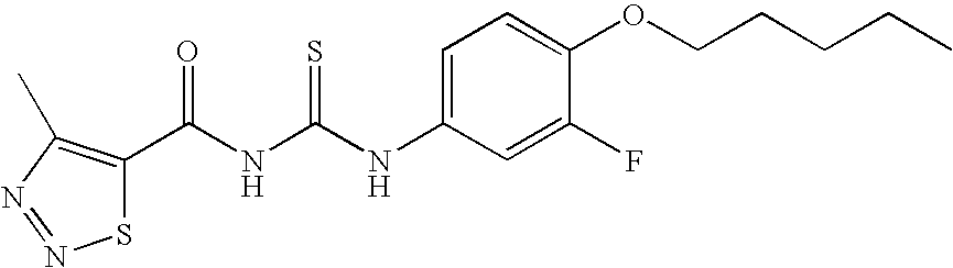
N(C(NC(=O)C1=C(C)N=NS1)=S)C1=CC=C(OCCCCC)C(F)=C1
